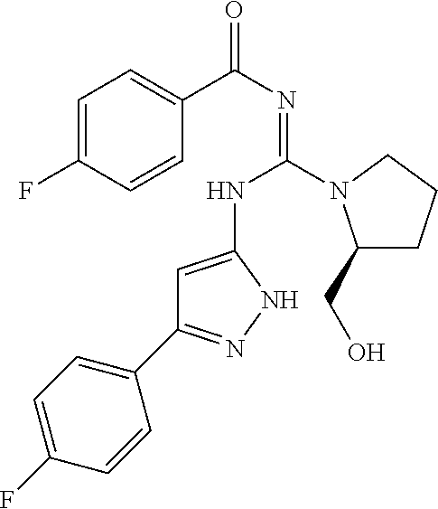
C1=C(F)C=CC(C(N=C(NC2=CC(C3=CC=C(F)C=C3)=NN2)N2C(CO)CCC2)=O)=C1
